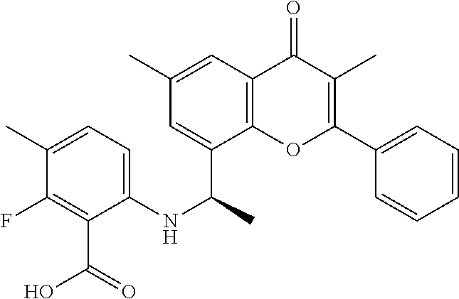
C1(C)=CC2=C(OC(C3=CC=CC=C3)=C(C)C2=O)C(C(NC2=CC=C(C)C(F)=C2C(O)=O)C)=C1
